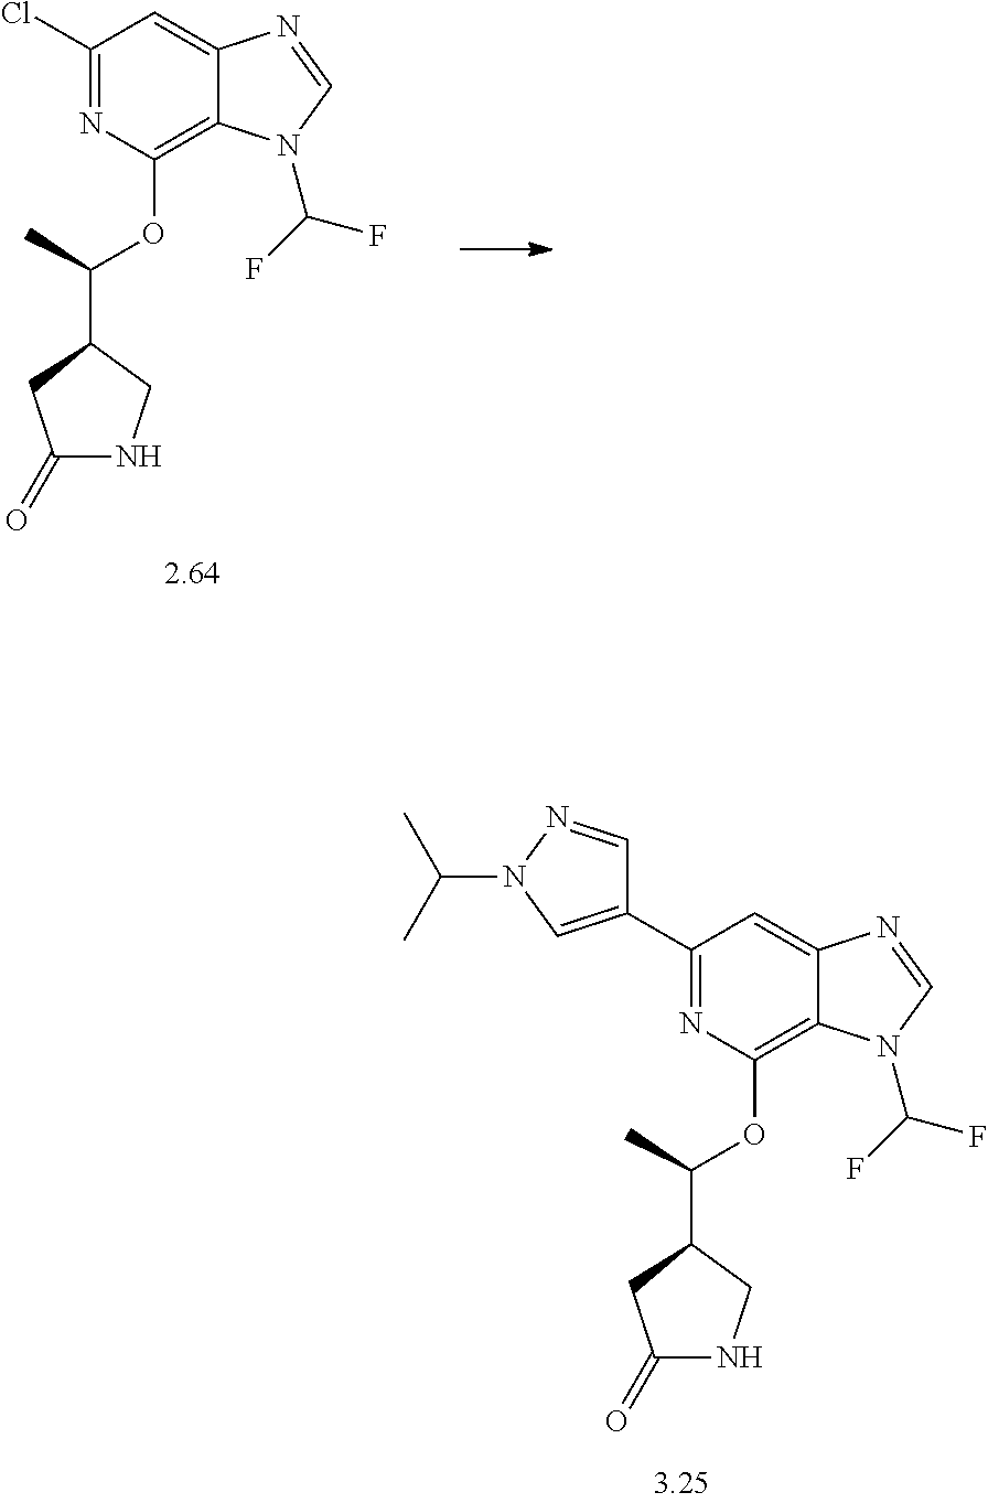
C1(C2=NC(OC(C3CC(=O)NC3)C)=C3C(=C2)N=CN3C(F)F)=CN(C(C)C)N=C1.ClC1=NC(OC(C2CC(=O)NC2)C)=C2C(=C1)N=CN2C(F)F
